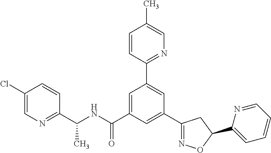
C1(C(NC(C2=CC(C3=NC=C(C)C=C3)=CC(C3=NOC(C4=CC=CC=N4)C3)=C2)=O)C)=NC=C(Cl)C=C1
